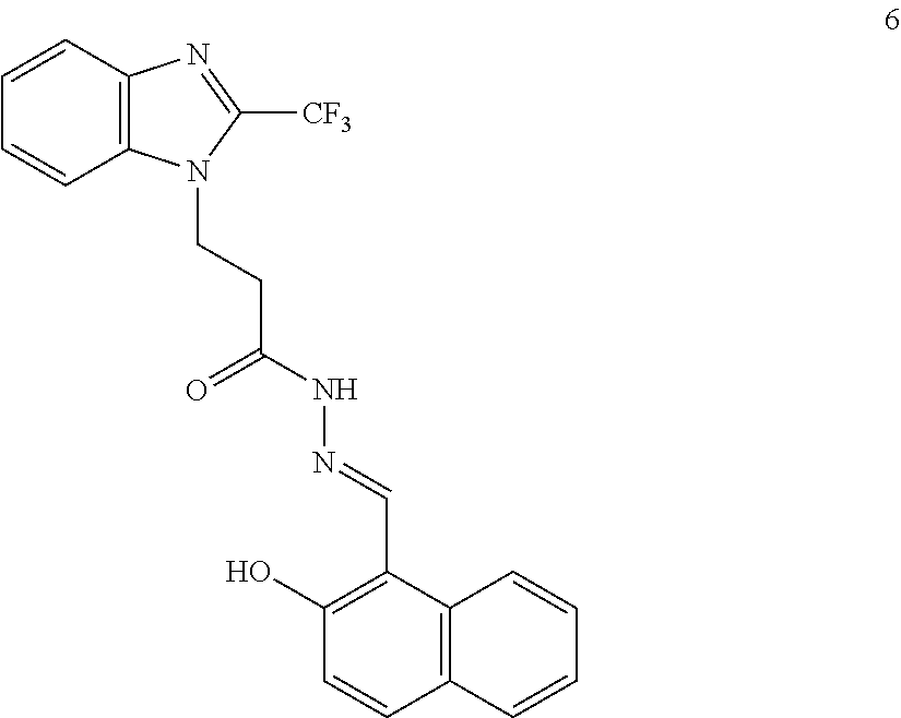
C1=CC2=C(C=C1)N=C([CF3])N2CCC(NN=CC1=C(O)C=CC2=C1C=CC=C2)=O
